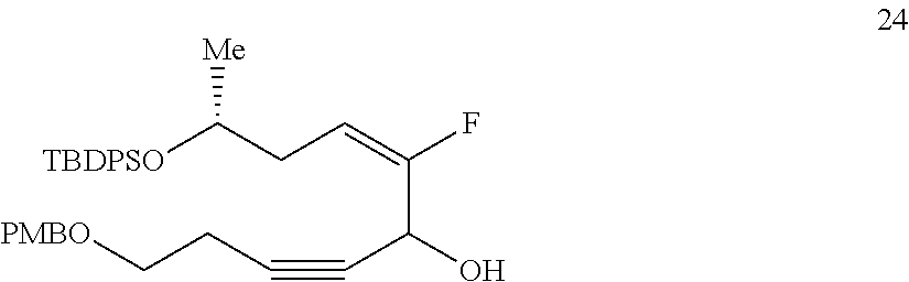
[TBDPSO]C(CC=C(C(C#CCC[PMBO])O)F)[Me]
